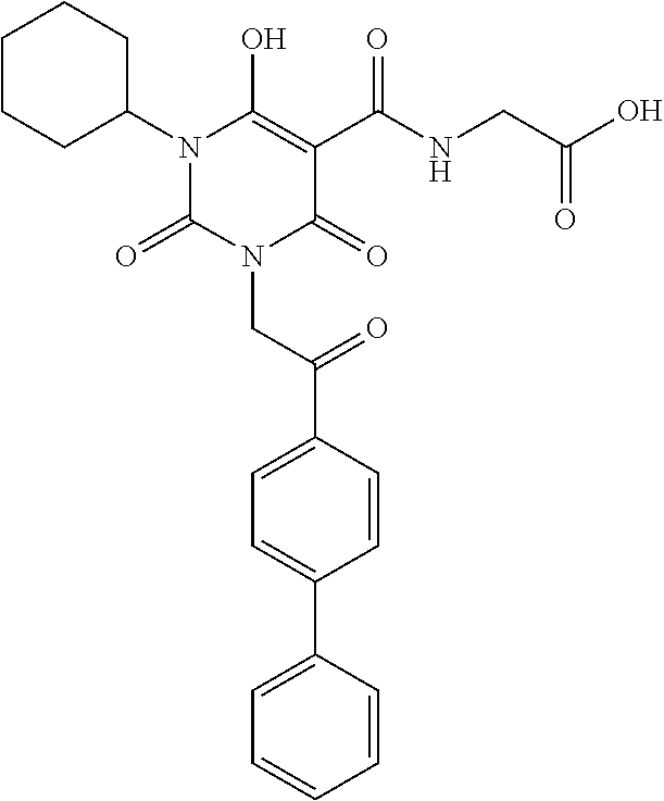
C(N1C(=O)C(C(NCC(O)=O)=O)=C(O)N(C2CCCCC2)C1=O)C(C1=CC=C(C2=CC=CC=C2)C=C1)=O
